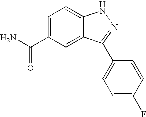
C(C1=CC=C2C(=C1)C(C1=CC=C(F)C=C1)=NN2)(N)=O
